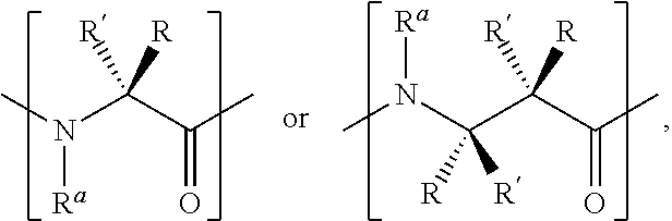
[Ra]N(C)C(C(C)=O)([R])[R].C(N(C)[Ra])(C(C(C)=O)([R])[R])([R])[R]
